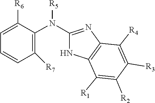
[R5]N(C1=NC2=C(N1)C([R1])=C([R2])C([R3])=C2[R4])C1=C([R7])C=CC=C1[R6]
